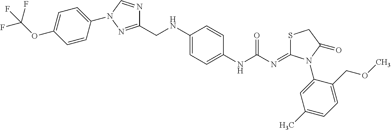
C1=C(OC(F)(F)F)C=CC(N2C=NC(CNC3=CC=C(NC(N=C4SCC(=O)N4C4=CC(C)=CC=C4COC)=O)C=C3)=N2)=C1
